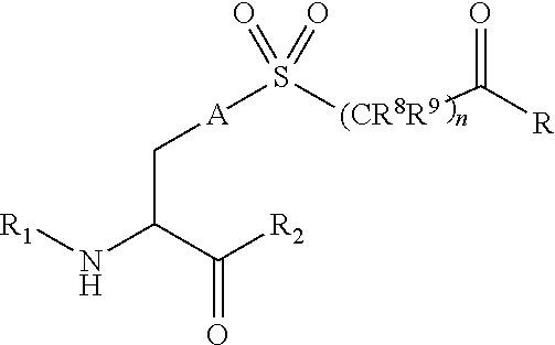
[R1]NC(C([R2])=O)C[A]S([(CR8R9]C([R])=O)(=O)=O
